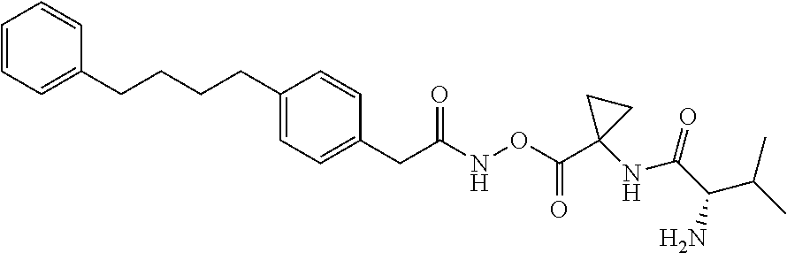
C1=CC=C(CCCCC2=CC=C(CC(NOC(=O)C3(NC(C(C(C)C)N)=O)CC3)=O)C=C2)C=C1
